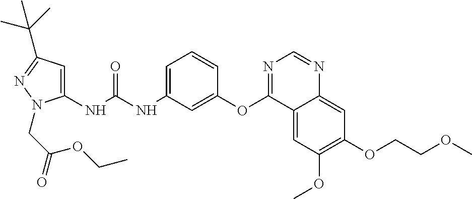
C1(NC(NC2=CC=CC(OC3=NC=NC4=CC(OCCOC)=C(OC)C=C34)=C2)=O)=CC(C(C)(C)C)=NN1CC(=O)OCC
